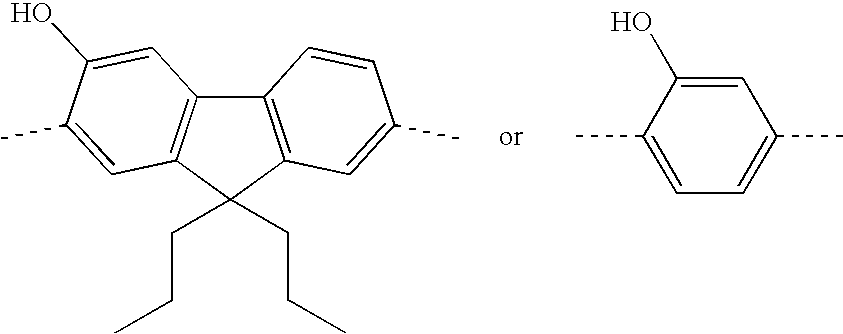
C12=C(C(CCC)(CCC)C3=C1C=C(O)C(C)=C3)C=C(C)C=C2.C1=C(O)C(C)=CC=C1C
